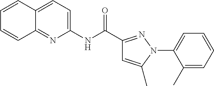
C1(NC(=O)C2=NN(C3=CC=CC=C3C)C(C)=C2)=CC=C2C(=N1)C=CC=C2
